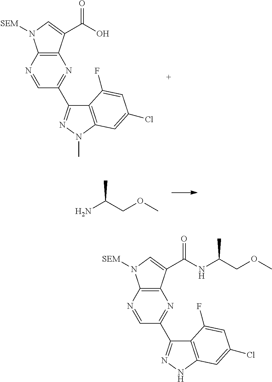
C12=C(N=CC(C3=NNC4=C3C(F)=CC(Cl)=C4)=N1)N([SEM])C=C2C(NC(COC)C)=O.C12=C(N=CC(C3=NN(C)C4=C3C(F)=CC(Cl)=C4)=N1)N([SEM])C=C2C(O)=O.NC(COC)C
